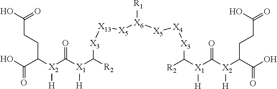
OC(C([X2](C([X1](C([R2])[X3][X13][X5][X6]([R1])[X5][X4][X3]C([X1](C([X2](C(C(O)=O)CCC(O)=O)[H])=O)[H])[R2])[H])=O)[H])CCC(O)=O)=O
